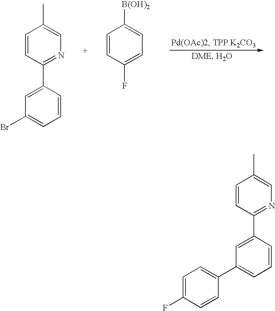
C1=CC(C2=CC(Br)=CC=C2)=NC=C1C.C1=CC(F)=CC=C1[B(OH)2].C1=CC(C2=CC(C3=CC=C(F)C=C3)=CC=C2)=NC=C1C
